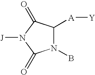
N1(B)C([A][Y])C(=O)N([J])C1=O
